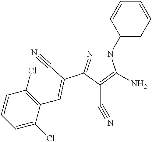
N1(C2=CC=CC=C2)N=C(C(C#N)=CC2=C(Cl)C=CC=C2Cl)C(C#N)=C1N
